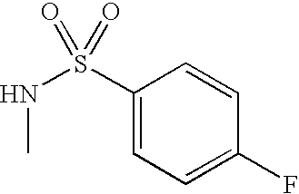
C1(S(NC)(=O)=O)=CC=C(F)C=C1
